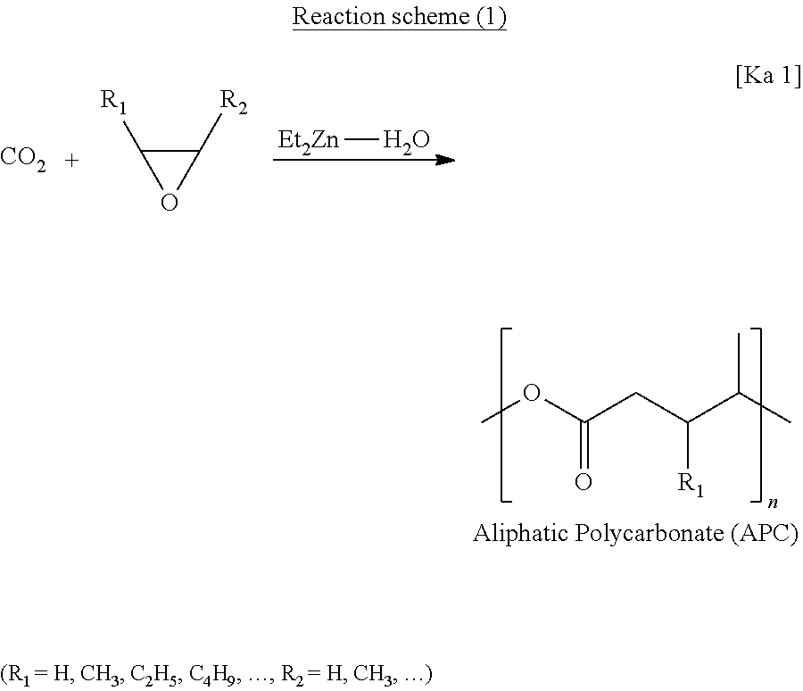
[CO2].O1C([R2])C1[R1].[Et2Zn]O.COC(CC(C(C)C)[R1])=O
